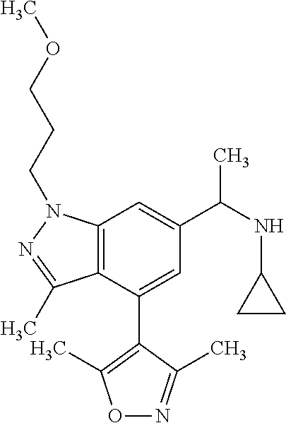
C12=C(N(CCCOC)N=C1C)C=C(C(NC1CC1)C)C=C2C1=C(C)ON=C1C
